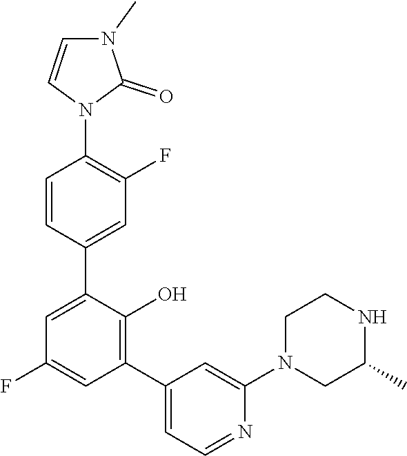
C1=CN(C2=C(F)C=C(C3=CC(F)=CC(C4=CC=NC(N5CC(C)NCC5)=C4)=C3O)C=C2)C(=O)N1C
